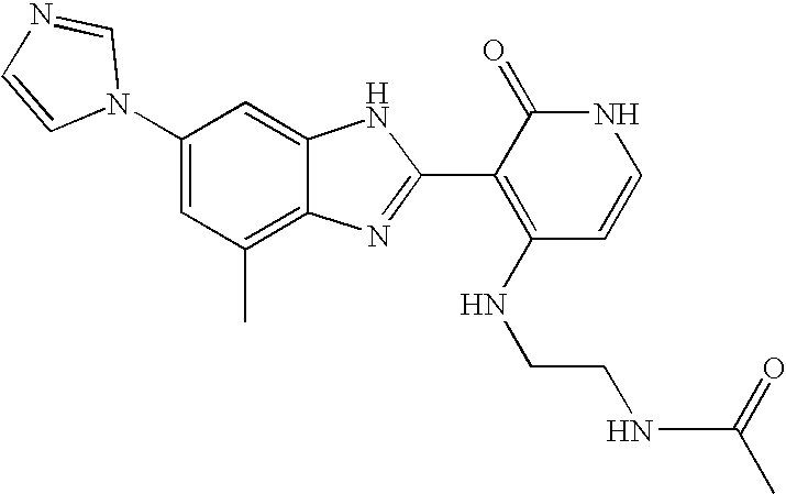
C1(C)=C2C(=CC(N3C=NC=C3)=C1)NC(C1=C(NCCNC(C)=O)C=CNC1=O)=N2
